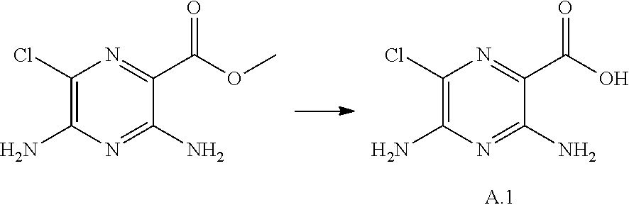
C1(Cl)=C(N)N=C(N)C(C(O)=O)=N1.C1(Cl)=C(N)N=C(N)C(C(OC)=O)=N1
